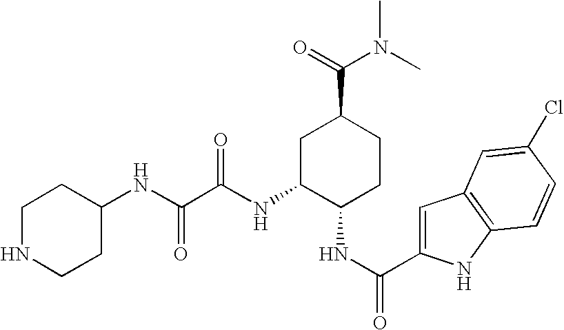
C1=C(C(NC2CCC(C(N(C)C)=O)CC2NC(C(NC2CCNCC2)=O)=O)=O)NC2=C1C=C(Cl)C=C2
